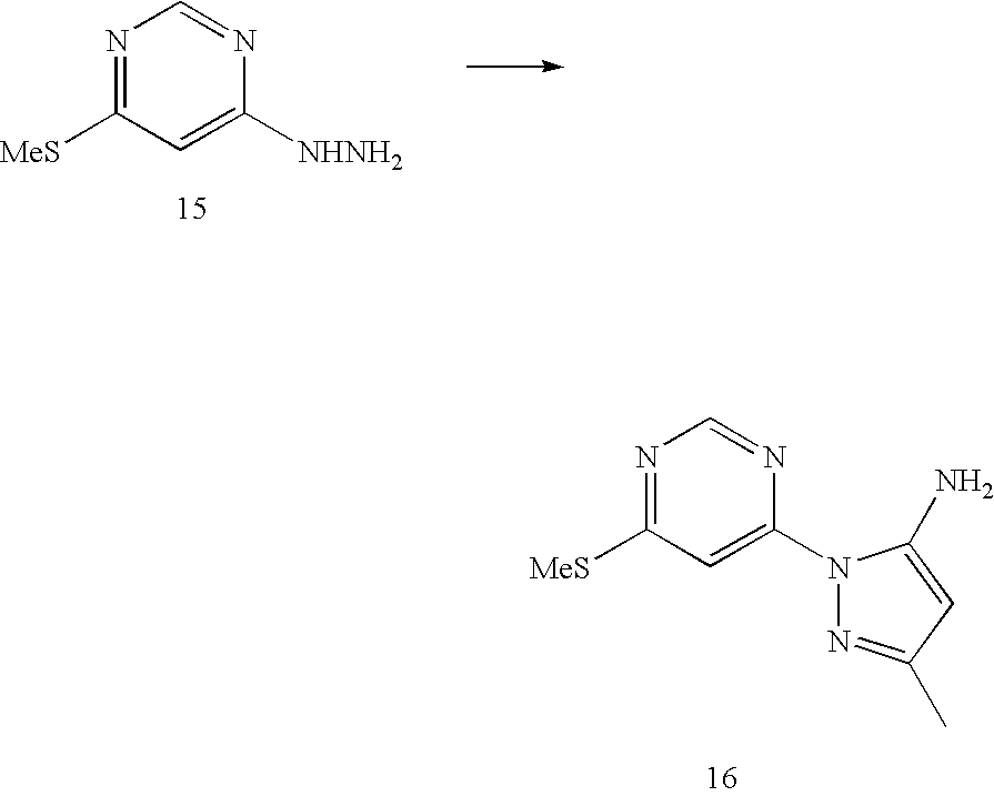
N1=C([MeS])C=C(N2N=C(C)C=C2N)N=C1.N1=C([MeS])C=C([NHNH2])N=C1
